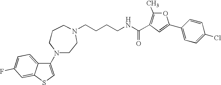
C1(N2CCCN(CCCCNC(=O)C3=C(C)OC(C4=CC=C(Cl)C=C4)=C3)CC2)=CSC2=CC(F)=CC=C12.[H]
